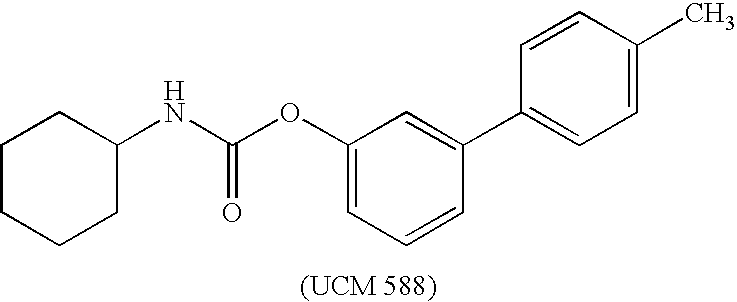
C1=CC(C2=CC(OC(NC3CCCCC3)=O)=CC=C2)=CC=C1C
